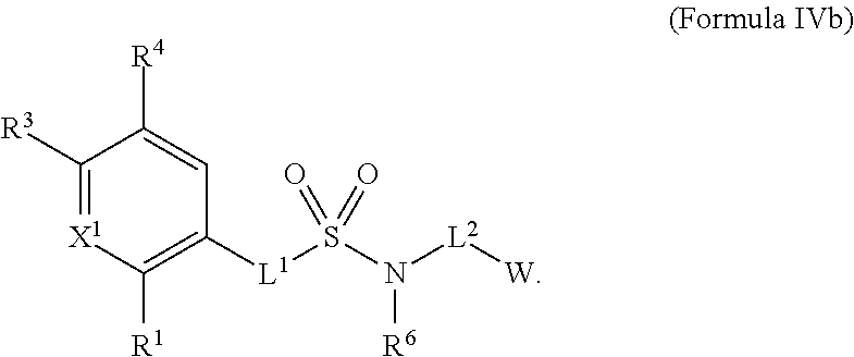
[X1]1=C([R3])C([R4])=CC([L1]S(N([L2][W])[R6])(=O)=O)=C1[R1]
